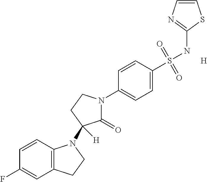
C1=CC(F)=CC2=C1N(C1([H])C(=O)N(C3=CC=C(S(NC4=NC=CS4)(=O)=O)C=C3)CC1)CC2.[H]
